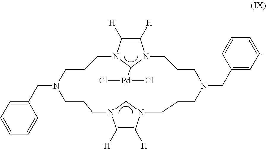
C1([H])=C([H])N2C3N1CCCN(CC1=CC=CC=C1)CCCN1C([H])=C([H])N(C1[Pd]3(Cl)Cl)CCCN(CC1=CC=CC=C1)CCC2
